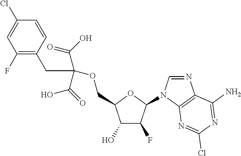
C(C1C(O)C(F)C(N2C=NC3=C2N=C(Cl)N=C3N)O1)OC(CC1=C(F)C=C(Cl)C=C1)(C(O)=O)C(=O)O
